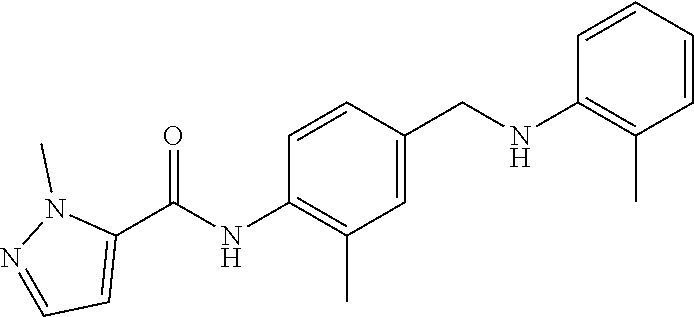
N(C1=C(C)C=C(CNC2=C(C)C=CC=C2)C=C1)C(C1=CC=NN1C)=O
